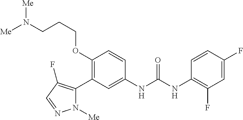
C1(OCCCN([Me])[Me])=C(C2=C(F)C=NN2[Me])C=C(NC(=O)NC2=C(F)C=C(F)C=C2)C=C1
